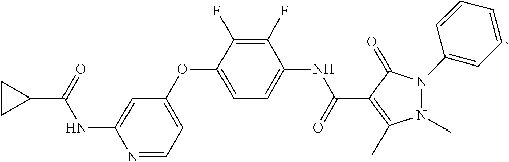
N1=CC=C(OC2=CC=C(NC(=O)C3=C(C)N(C)N(C4=CC=CC=C4)C3=O)C(F)=C2F)C=C1NC(C1CC1)=O
